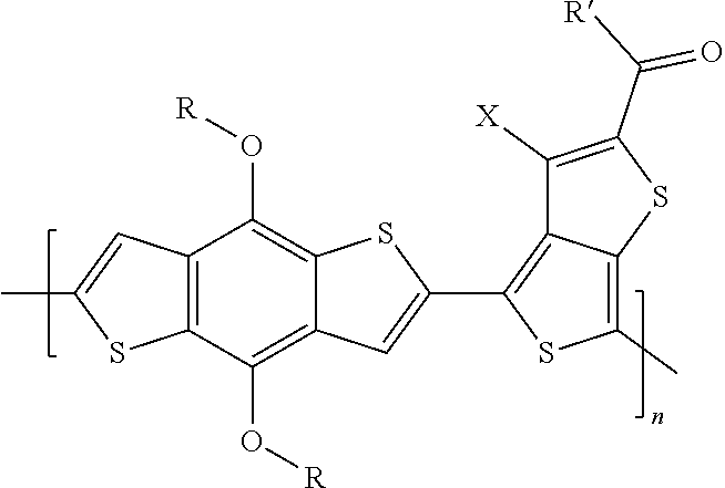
S1C(C([R])=O)=C([X])C2=C(C3=CC4=C(O[R])C5=C(C(O[R])=C4S3)C=C(C)S5)SC(C)=C12
